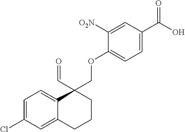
C1=C(Cl)C=C2C(=C1)C(C=O)(COC1=CC=C(C(O)=O)C=C1[O2N])CCC2
